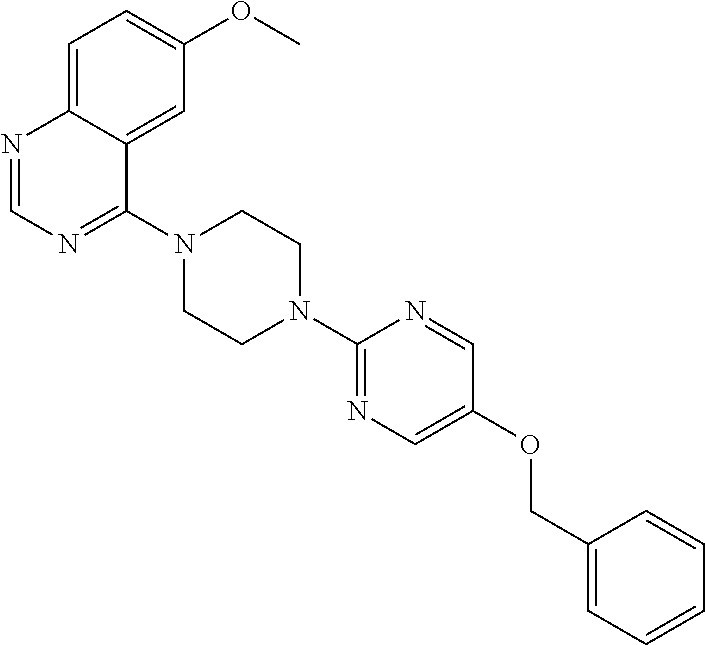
C1=C2C(=CC(OC)=C1)C(N1CCN(C3=NC=C(OCC4=CC=CC=C4)C=N3)CC1)=NC=N2
